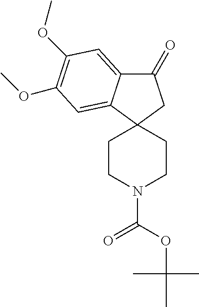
C1(=O)C2=CC(OC)=C(OC)C=C2C2(C1)CCN(C(OC(C)(C)C)=O)CC2
